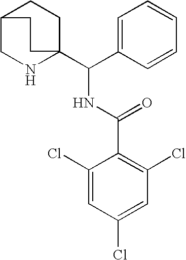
C12CNC(C(NC(=O)C3=C(Cl)C=C(Cl)C=C3Cl)C3=CC=CC=C3)(CC1)CC2
